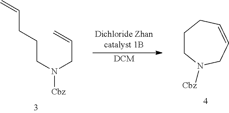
C1CN([Cbz])CC=CC1.C=CCCCN([Cbz])CC=C.[DCM]
